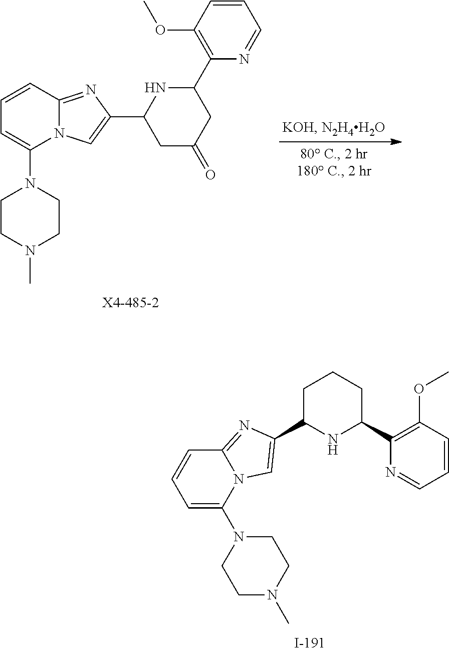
C1C(C2=CN3C(=N2)C=CC=C3N2CCN(C)CC2)NC(C2=C(OC)C=CC=N2)CC1.C1=CC2=NC(C3CC(=O)CC(C4=C(OC)C=CC=N4)N3)=CN2C(N2CCN(C)CC2)=C1
